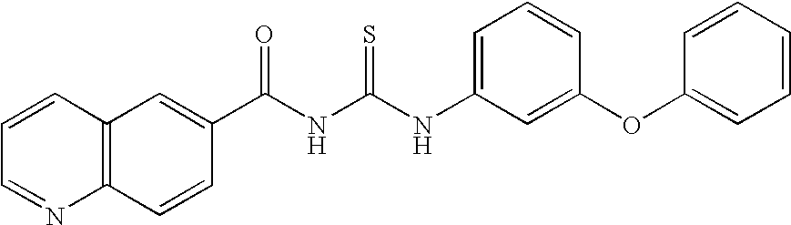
C1(C(NC(NC2=CC=CC(OC3=CC=CC=C3)=C2)=S)=O)=CC2=C(C=C1)N=CC=C2
